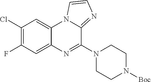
C12=CC(F)=C(Cl)C=C1N1C(=NC=C1)C(N1CCN([Boc])CC1)=N2
